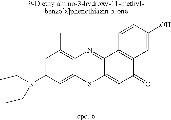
N(C1=CC(C)=C2C(=C1)SC1=CC(=O)C3=C(C1=N2)C=CC(O)=C3)(CC)CC
